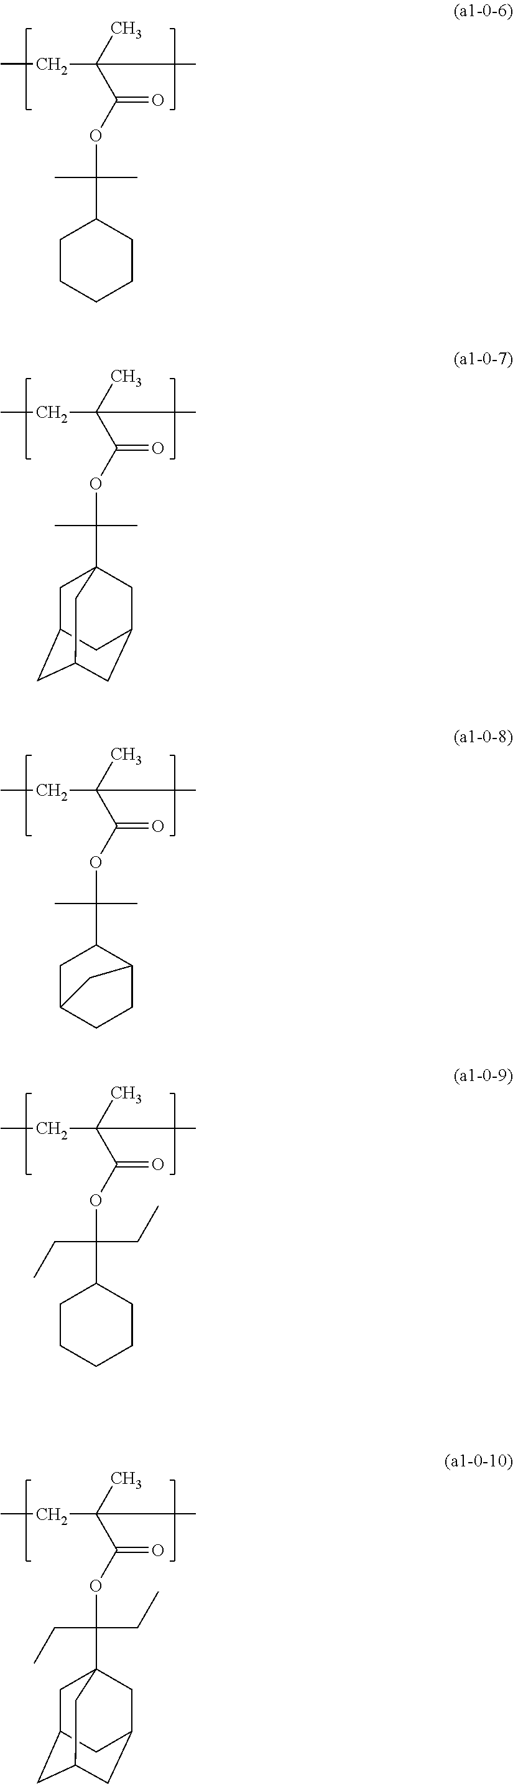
CCC(C)(C(OC(C1CCCCC1)(C)C)=O)C.CCC(C)(C(OC(C1CC2CCC1C2)(C)C)=O)C.CCC(C)(C(OC(C1CCCCC1)(CC)CC)=O)C.CCC(C)(C(OC(C)(C)C12CC3CC(CC(C1)C3)C2)=O)C.CCC(C)(C(OC(CC)(CC)C12CC3CC(CC(C1)C3)C2)=O)C
